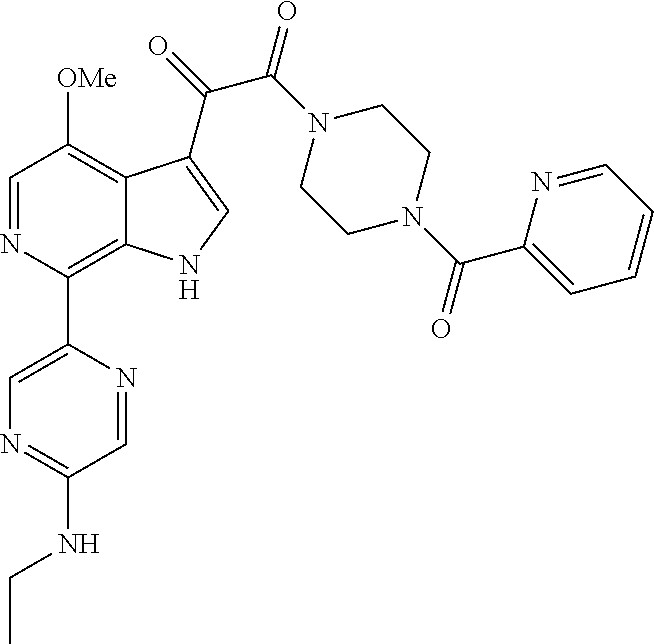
C1(C2=C3C(=C([OMe])C=N2)C(C(=O)C(N2CCN(C(C4=CC=CC=N4)=O)CC2)=O)=CN3)=CN=C(NCC)C=N1
